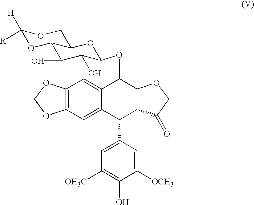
C12=CC3=C(C=C1C(C1=CC([OH3C])=C(O)C([OCH3])=C1)C1C(C2OC2C(O)C(O)C4OC([H])([R])OCC4O2)OCC1=O)OCO3
